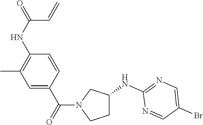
C(N1CCC(NC2=NC=C(Br)C=N2)C1)(=O)C1=CC(C)=C(NC(=O)C=C)C=C1
